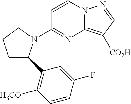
C1=CN2C(=C([CO2H])C=N2)N=C1N1C(C2=C([H3CO])C=CC(F)=C2)CCC1
